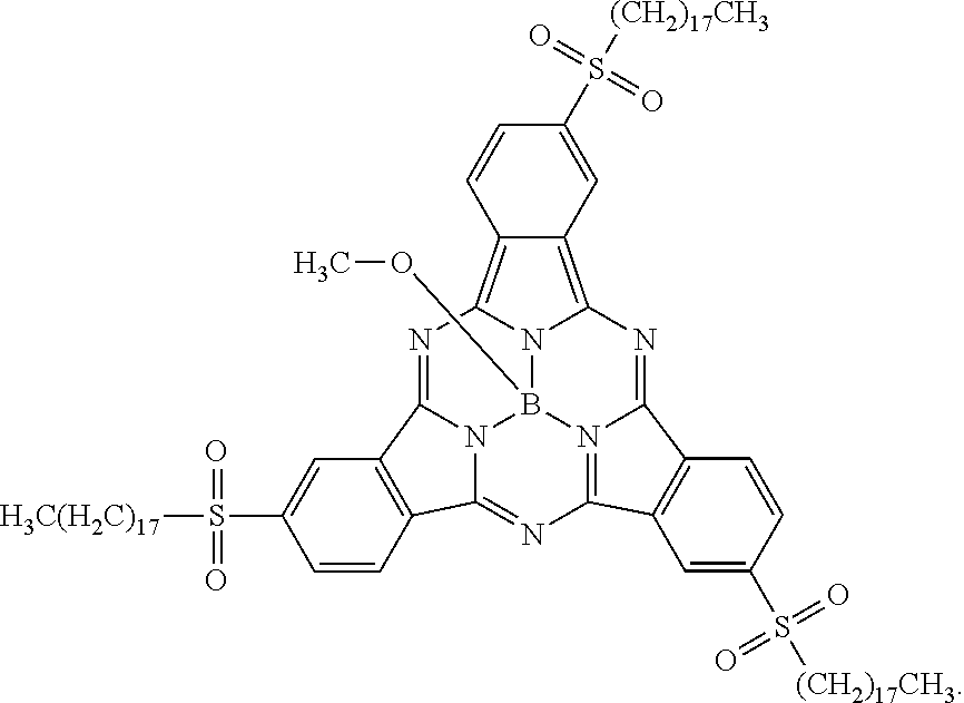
N12B3(OC)N4=C5N=C1C1=C(C2=NC2=C6C(=C(N=C4C4=C5C=C(S([(CH2)17CH3])(=O)=O)C=C4)N32)C=C(S([(CH2)17CH3])(=O)=O)C=C6)C=C(S([H3C(H2C)17])(=O)=O)C=C1
